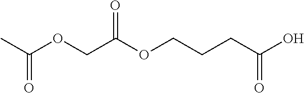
C(C(OCCCC(O)=O)=O)OC(C)=O
